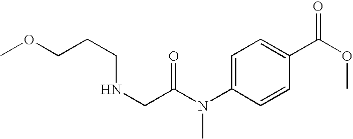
N(CC(N(C1=CC=C(C(OC)=O)C=C1)C)=O)CCCOC
